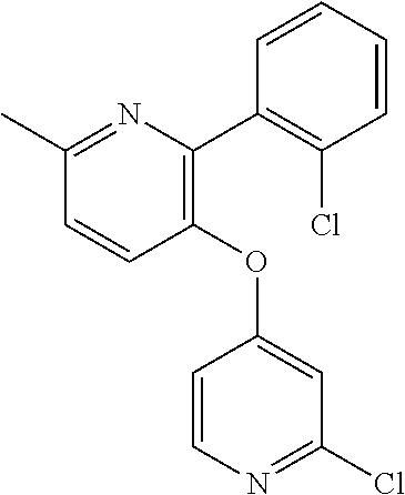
C1=CC(OC2=CC(Cl)=NC=C2)=C(C2=C(Cl)C=CC=C2)N=C1C
